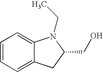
C1=CC=C2C(=C1)N(CC)C(CO)C2
